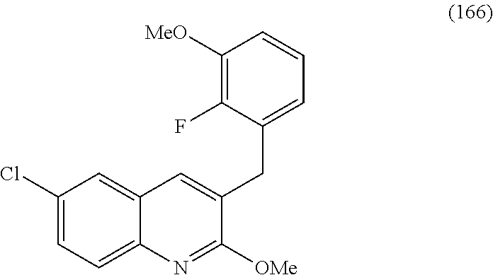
C1(F)=C([MeO])C=CC=C1CC1=CC2=CC(Cl)=CC=C2N=C1[OMe]
